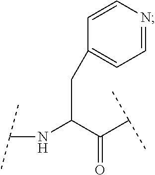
C1(CC(NC(C)C)C(=O)C(C)C)=CC=NC=C1
